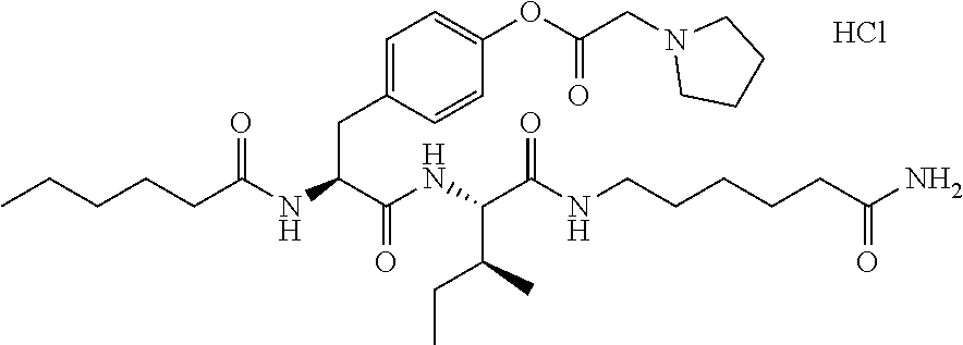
Cl.CCCCCC(NC(C(NC(C(NCCCCCC(N)=O)=O)C(C)CC)=O)CC1=CC=C(OC(=O)CN2CCCC2)C=C1)=O
